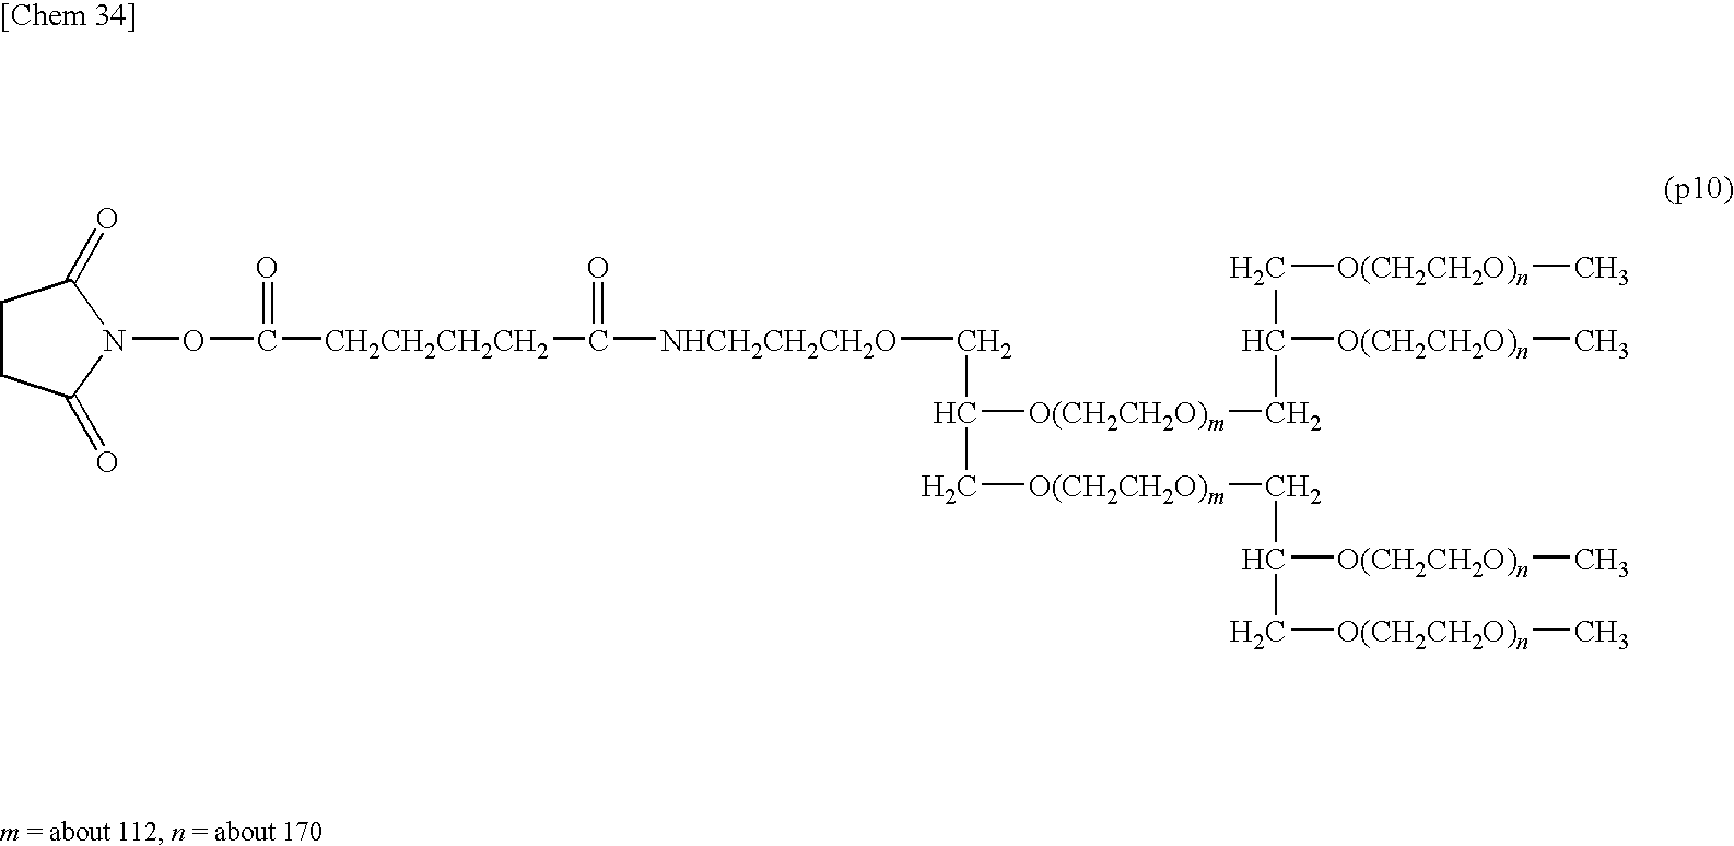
[CH2CH2CH2CH2](C(=O)ON1C(=O)CCC1=O)C([NHCH2CH2CH2O]CC([O(CH2CH2O)m]CC(C[O(CH2CH2O)n]C)[O(CH2CH2O)n]C)C[O(CH2CH2O)m]CC(C[O(CH2CH2O)n]C)[O(CH2CH2O)n]C)=O
